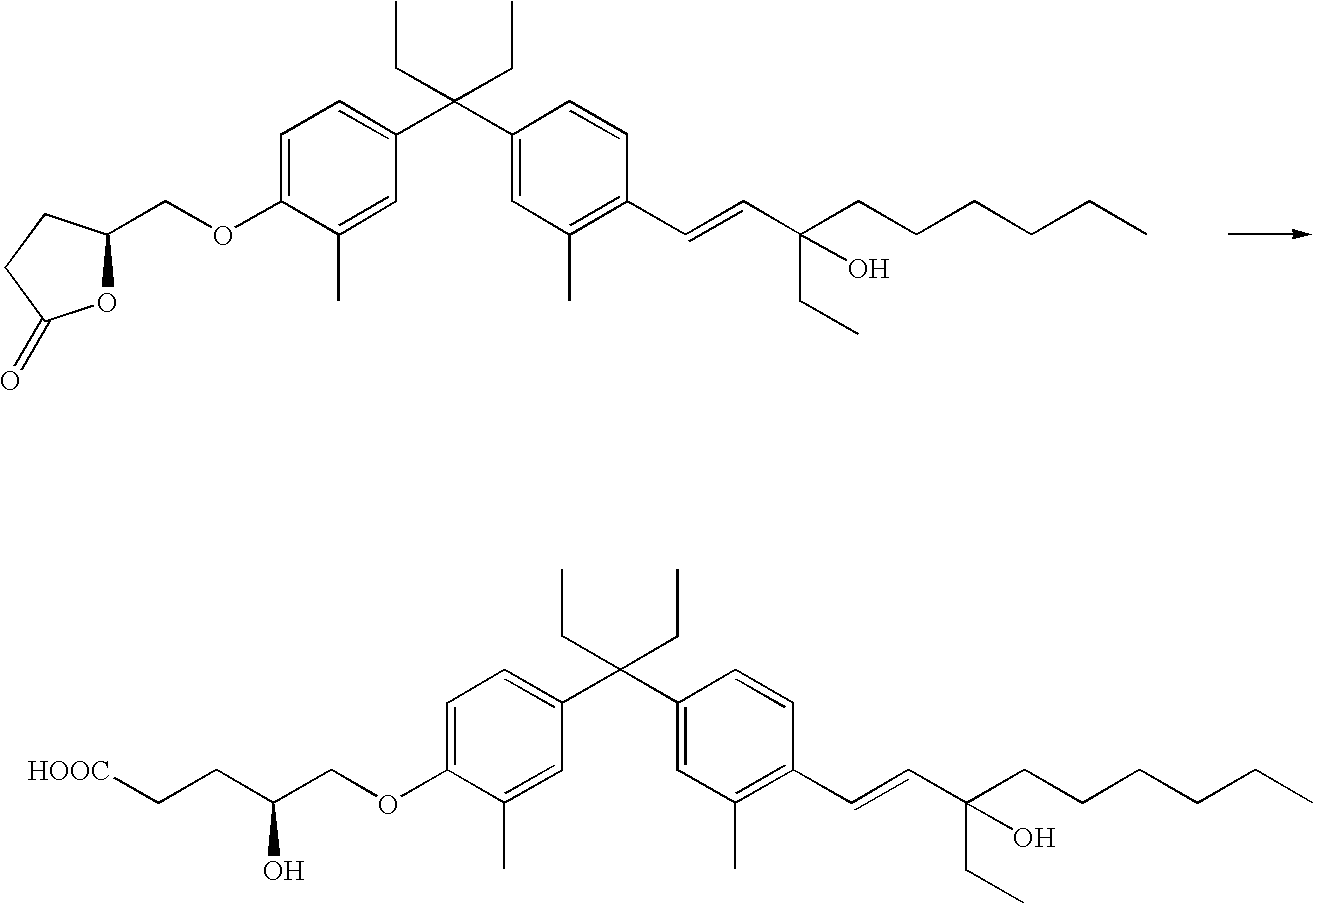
C1=C(OCC(O)CC[HOOC])C(C)=CC(C(C2=CC(C)=C(C=CC(CCCCCC)(CC)O)C=C2)(CC)CC)=C1.C1=C(OCC2OC(=O)CC2)C(C)=CC(C(C2=CC(C)=C(C=CC(CCCCCC)(CC)O)C=C2)(CC)CC)=C1
